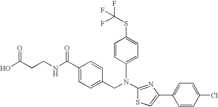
N(C1=NC(C2=CC=C(Cl)C=C2)=CS1)(CC1=CC=C(C(NCCC(O)=O)=O)C=C1)C1=CC=C(SC(F)(F)F)C=C1
